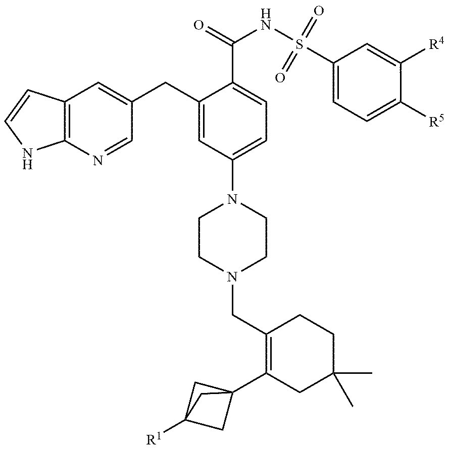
C1CN(CC2=C(C34CC([R1])(C3)C4)CC(C)(C)CC2)CCN1C1=CC=C(C(=O)NS(C2=CC=C([R5])C([R4])=C2)(=O)=O)C(CC2=CC3=C(N=C2)NC=C3)=C1
